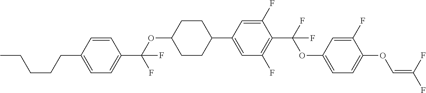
C1=CC(CCCCC)=CC=C1C(OC1CCC(C2=CC(F)=C(C(F)(OC3=CC=C(OC=C(F)F)C(F)=C3)F)C(F)=C2)CC1)(F)F
